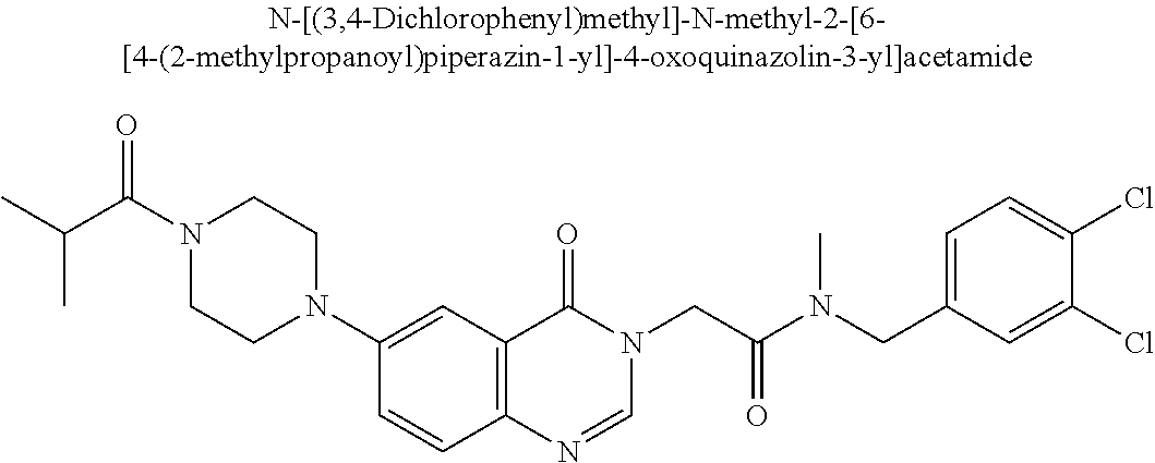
N1(C(C(C)C)=O)CCN(C2=CC3=C(C=C2)N=CN(CC(=O)N(CC2=CC=C(Cl)C(Cl)=C2)C)C3=O)CC1
